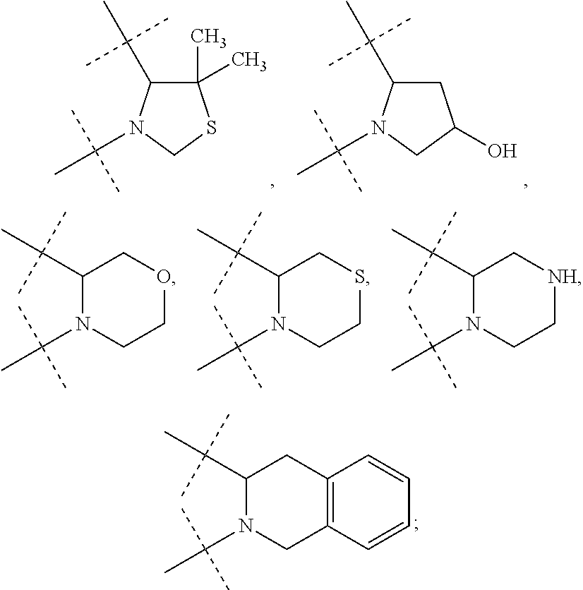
C1(C(C)(C)C)N(C(C)(C)C)CC2=C(C1)C=CC=C2.C1(C)(C)C(C(C)(C)C)N(C(C)(C)C)CS1.C1C(C(C)(C)C)N(C(C)(C)C)CC1O.C1(C(C)(C)C)N(C(C)(C)C)CCOC1.C1(C(C)(C)C)N(C(C)(C)C)CCSC1.C1(C(C)(C)C)N(C(C)(C)C)CC[NH]C1
